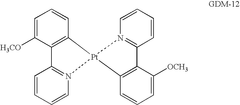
C1=C([H3CO])C2=C(C=C1)[Pt]1(N3=C2C=CC=C3)N2=C(C=CC=C2)C2=C1C=CC=C2[OCH3]
